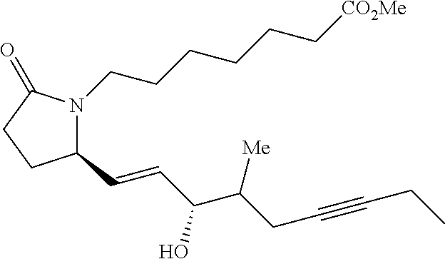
C1(C=CC(O)C([Me])CC#CCC)N(CCCCCC[CO2Me])C(=O)CC1
